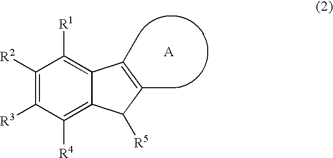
C1([R2])=C([R3])C([R4])=C2C(=C1[R1])C(C)=C(C)C2[R5]
